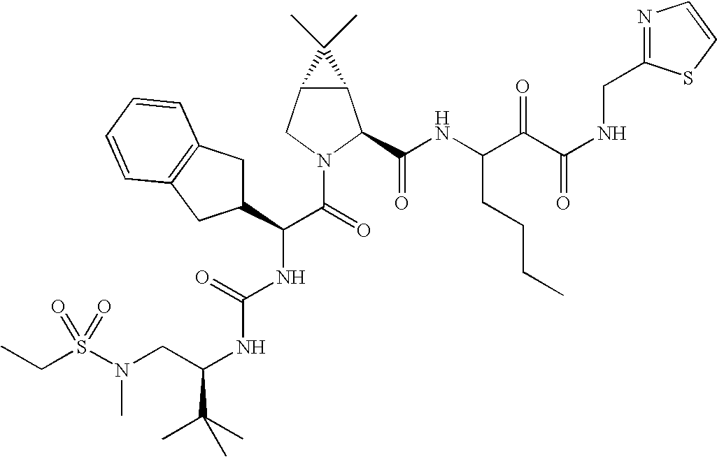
C(S(N(CC(NC(NC(C(N1C(C(NC(C(C(NCC2=NC=CS2)=O)=O)CCCC)=O)C2C(C1)C2(C)C)=O)C1CC2=C(C1)C=CC=C2)=O)C(C)(C)C)C)(=O)=O)C
